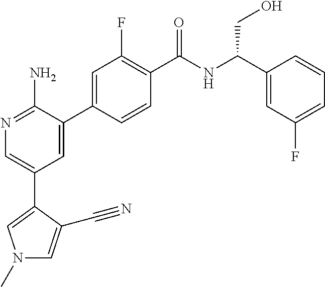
N1=C(N)C(C2=CC(F)=C(C(NC(C3=CC(F)=CC=C3)CO)=O)C=C2)=CC(C2=CN(C)C=C2C#N)=C1
